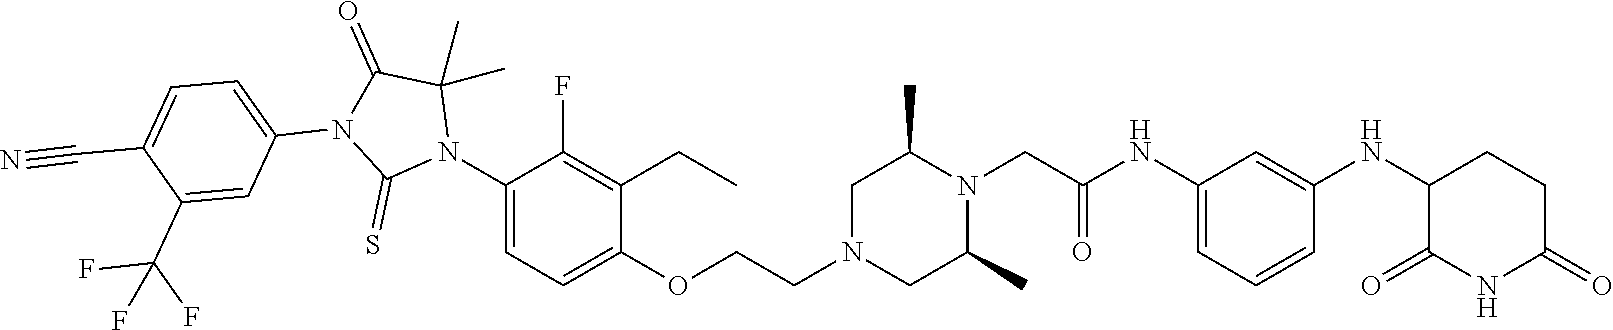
C1=C(NC(CN2C(C)CN(CCOC3=CC=C(N4C(C)(C)C(=O)N(C5=CC=C(C#N)C(C(F)(F)F)=C5)C4=S)C(F)=C3CC)CC2C)=O)C=C(NC2C(=O)NC(=O)CC2)C=C1
